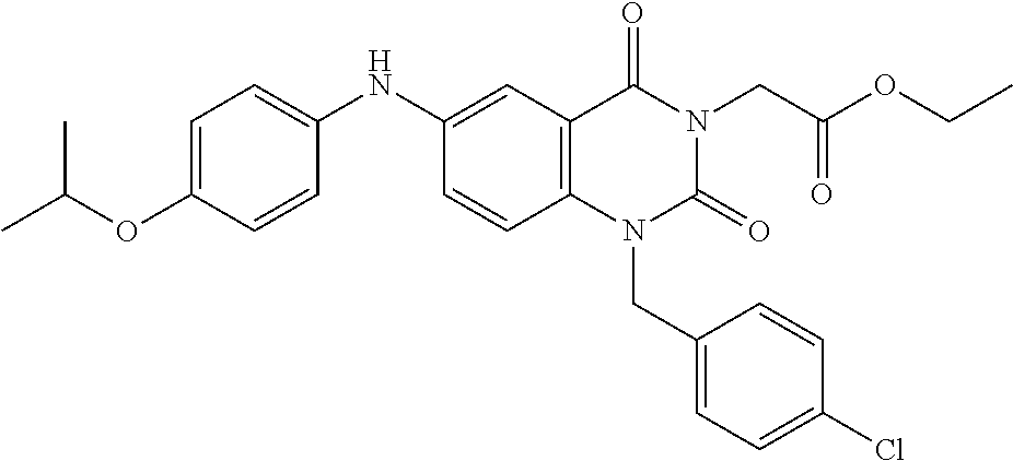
C12=C(C(=O)N(CC(OCC)=O)C(=O)N1CC1=CC=C(Cl)C=C1)C=C(NC1=CC=C(OC(C)C)C=C1)C=C2
